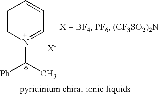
C1=CN(C(C)[Ph])=CC=C1
